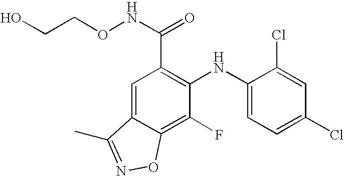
C1(NC2=C(C(NOCCO)=O)C=C3C(=C2F)ON=C3C)=CC=C(Cl)C=C1Cl
